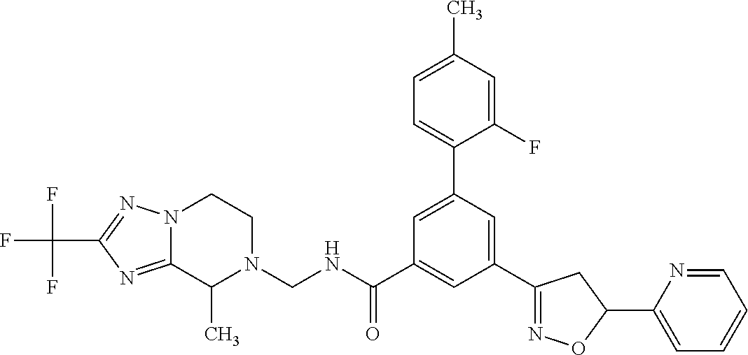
N1(CNC(C2=CC(C3=NOC(C4=CC=CC=N4)C3)=CC(C3=CC=C(C)C=C3F)=C2)=O)CCN2C(=NC(C(F)(F)F)=N2)C1C
